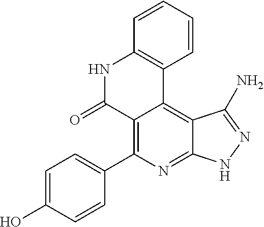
C1=C(O)C=CC(C2=C3C(=C4C(=N2)NN=C4N)C2=C(NC3=O)C=CC=C2)=C1
